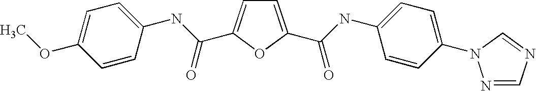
C1=C(C(=O)NC2=CC=C(N3N=CN=C3)C=C2)OC(C(NC2=CC=C(OC)C=C2)=O)=C1
